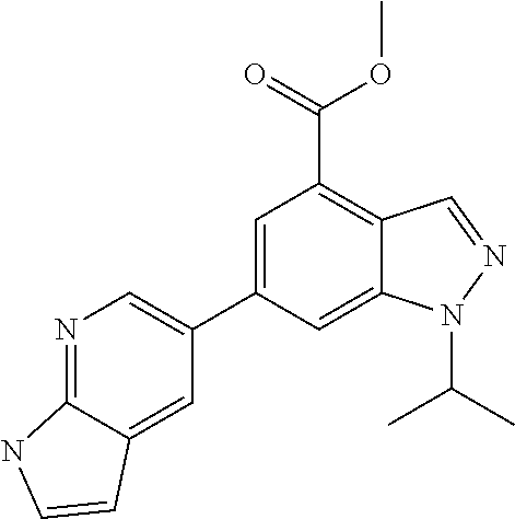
C1=C(C2=CN=C3C(=C2)C=CN3)C=C2C(=C1C(=O)OC)C=NN2C(C)C
